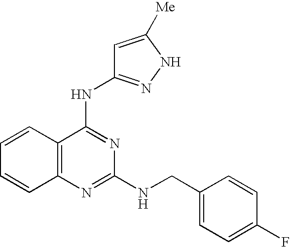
C1=CC2=C(C=C1)N=C(NCC1=CC=C(F)C=C1)N=C2NC1=NNC([Me])=C1
